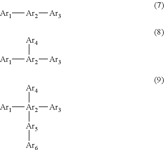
[Ar1][Ar2][Ar3].[Ar1][Ar2]([Ar3])[Ar4].[Ar1][Ar2]([Ar3])([Ar4])[Ar5][Ar6]
